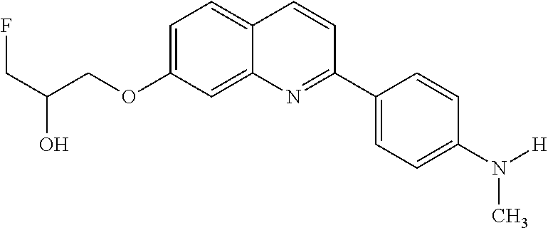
C1=C(OCC(CF)O)C=C2C(=C1)C=CC(C1=CC=C(N([H])C)C=C1)=N2
